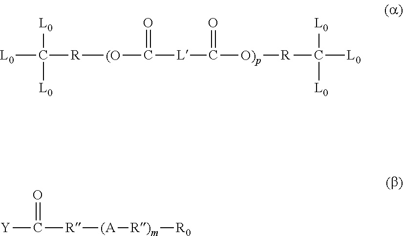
[L0]C([R][(O]C([L]C([O)p][R]C([L0])([L0])[L0])=O)=O)([L0])[L0].[Y]C([R][(A][R)m][R0])=O
